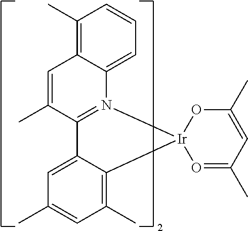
C1=C(C)C2=N(C3=CC=CC(C)=C13)[Ir]1(C3=C(C)C=C(C)C=C23)O=C(C)C=C(C)O1
